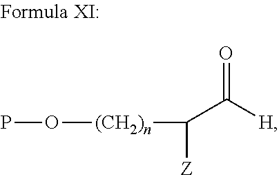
O(P)[(CH2)n]C(C([H])=O)[Z]
